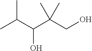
CC(C(C(CO)(C)C)O)C
